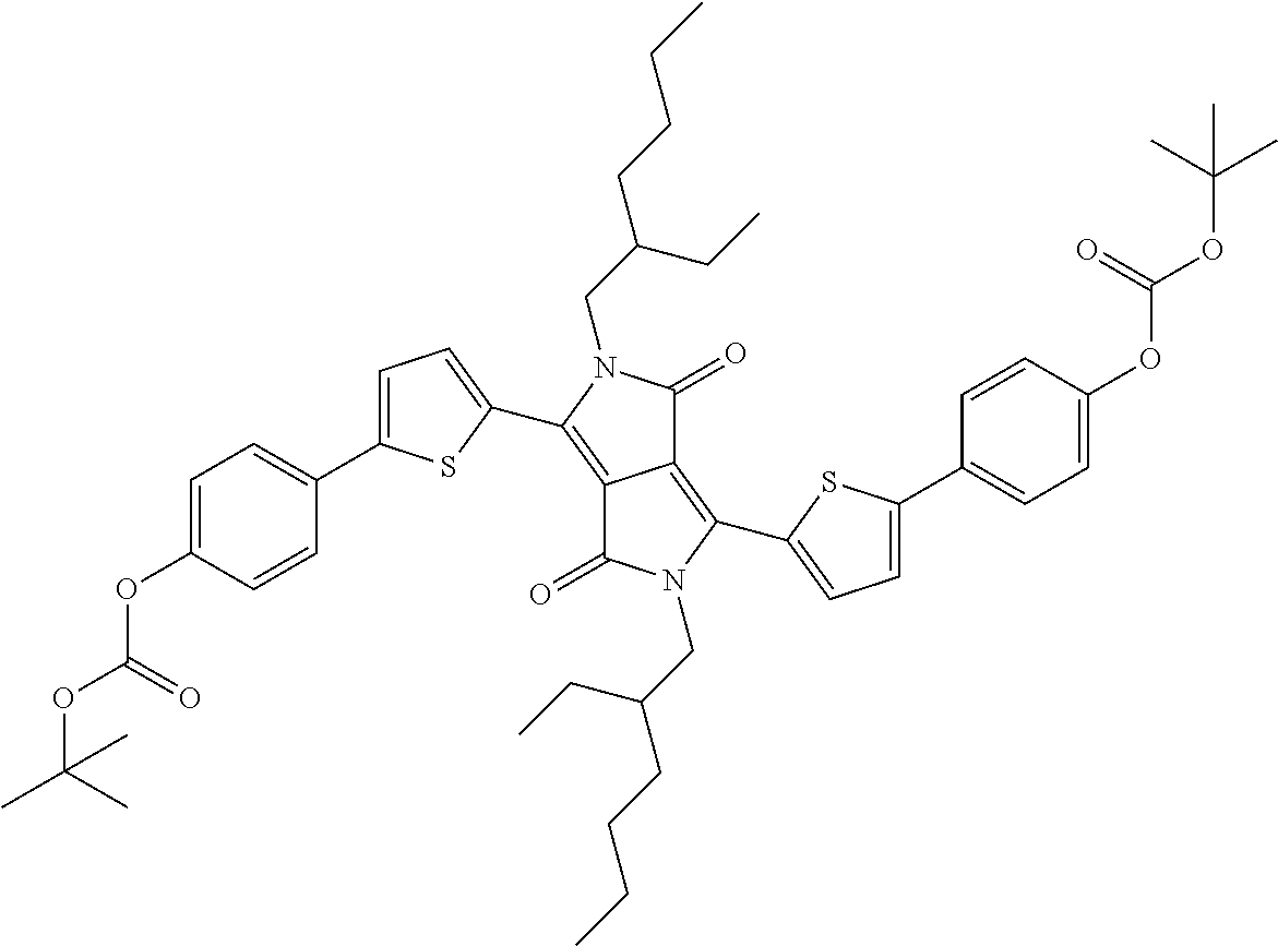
C12=C(C3=CC=C(C4=CC=C(OC(=O)OC(C)(C)C)C=C4)S3)N(CC(CC)CCCC)C(=O)C1=C(C1=CC=C(C3=CC=C(OC(=O)OC(C)(C)C)C=C3)S1)N(CC(CC)CCCC)C2=O
